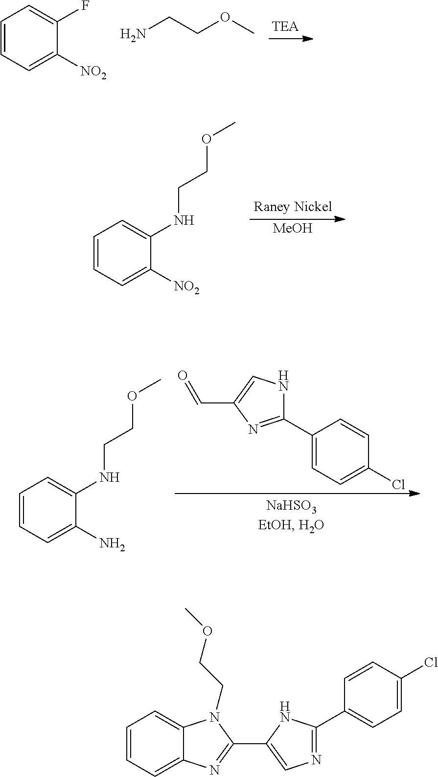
C1=CC=C([NO2])C(F)=C1.NCCOC.[MeOH].C1=CC=C([NO2])C(NCCOC)=C1.N1C(C2=CC=C(Cl)C=C2)=NC(C=O)=C1.C1=CC=C(N)C(NCCOC)=C1.C1=CC=C2C(=C1)N(CCOC)C(C1=CN=C(C3=CC=C(Cl)C=C3)N1)=N2
